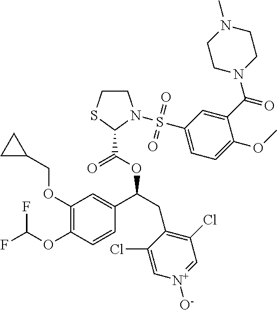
C1(OCC2CC2)=C(OC(F)F)C=CC(C(CC2=C(Cl)C=[N+]([O-])C=C2Cl)OC(C2N(S(C3=CC=C(OC)C(C(N4CCN(C)CC4)=O)=C3)(=O)=O)CCS2)=O)=C1
